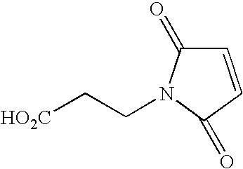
C1=CC(=O)N(CC[HO2C])C1=O
